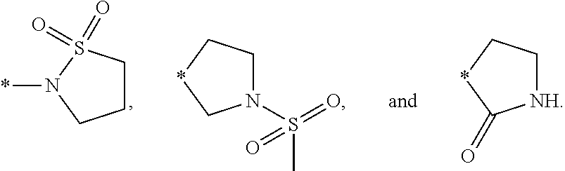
C1CS(=O)(=O)N(*)C1.N1(S(=O)(C)=O)CC*C1.[NH]1CC*C1=O
